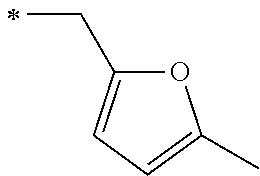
C(C1=CC=C(C)O1)C
